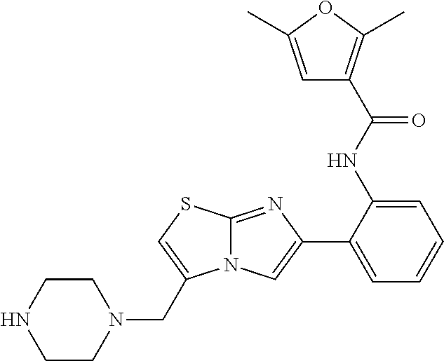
C1(NC(=O)C2=C(C)OC(C)=C2)=CC=CC=C1C1=CN2C(=N1)SC=C2CN1CCNCC1
